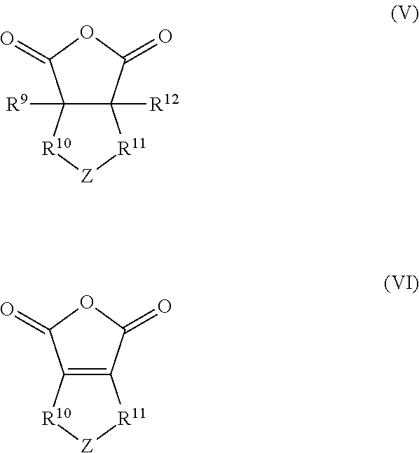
C12([R9])C([R12])(C(=O)OC1=O)[R11][Z][R10]2.C12=C(C(=O)OC1=O)[R11][Z][R10]2
